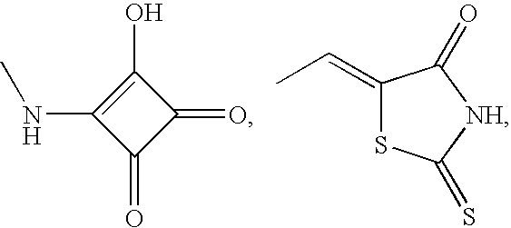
C1(O)=C(NC)C(=O)C1=O.C1(=CC)SC(=S)[NH]C1=O
